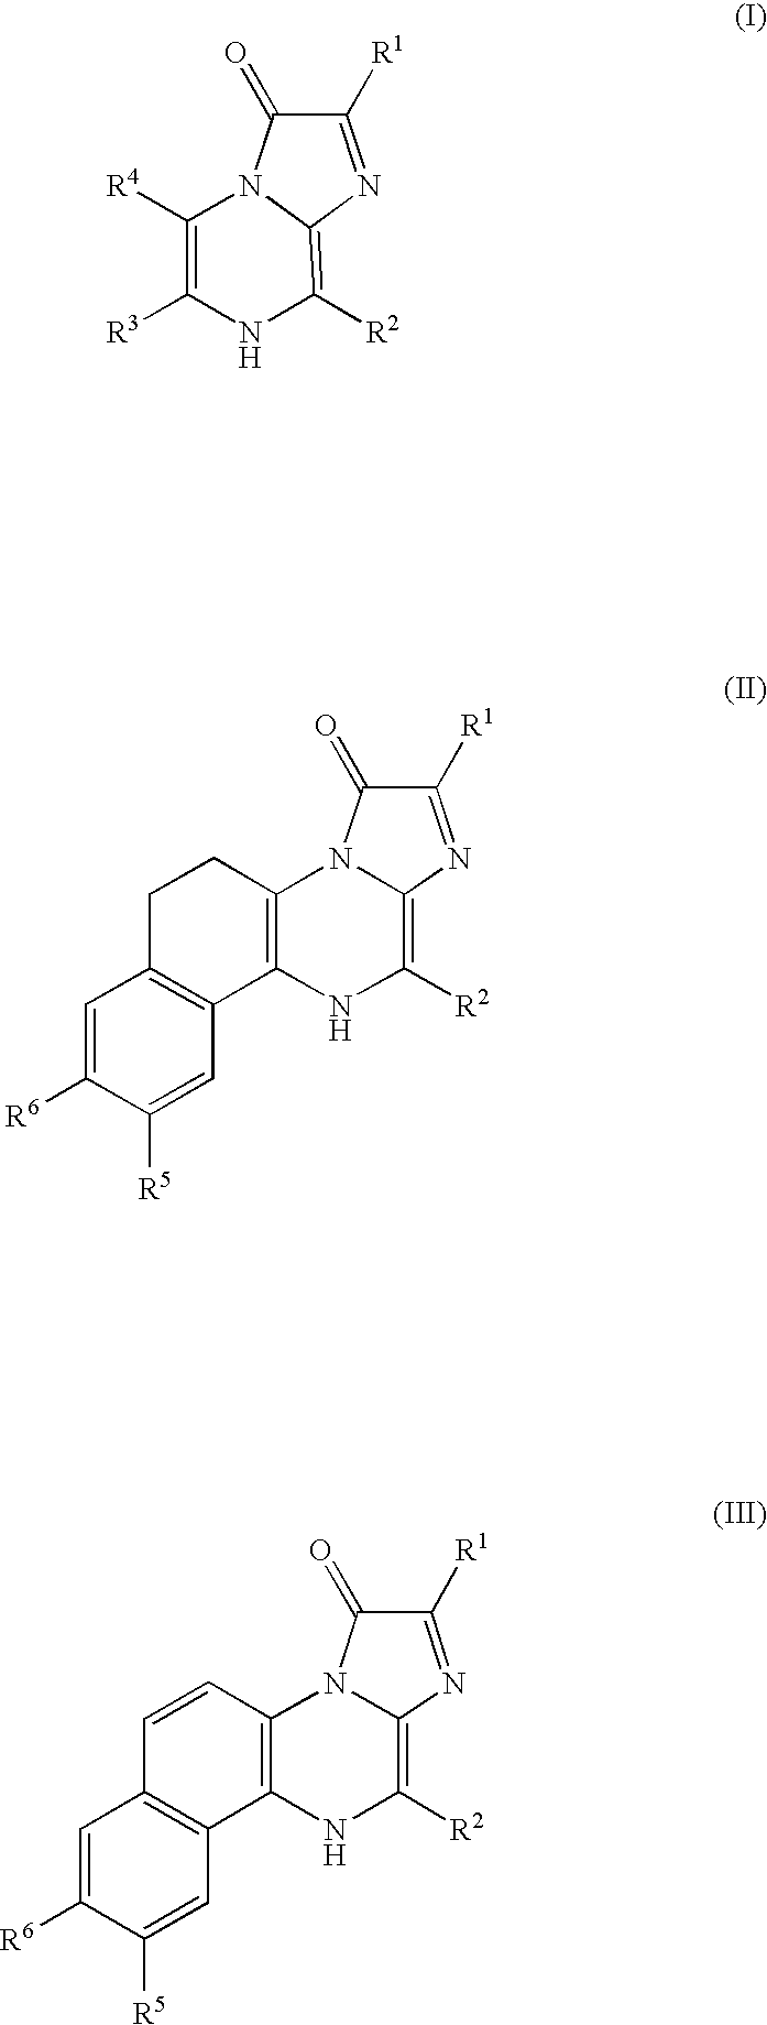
C12=C(NC([R2])=C3N1C(=O)C([R1])=N3)C1=C(CC2)C=C([R6])C([R5])=C1.C12=C(NC([R2])=C3N1C(=O)C([R1])=N3)C1=C(C=C2)C=C([R6])C([R5])=C1.C1([R4])=C([R3])NC([R2])=C2N1C(=O)C([R1])=N2
